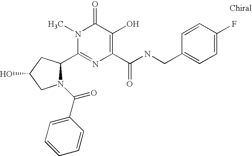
C1(C2N(C(=O)C3=CC=CC=C3)CC(O)C2)=NC(C(NCC2=CC=C(F)C=C2)=O)=C(O)C(=O)N1C
